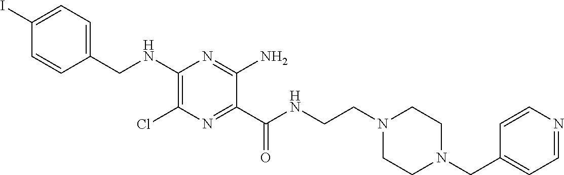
C1=C(I)C=CC(CNC2=C(Cl)N=C(C(NCCN3CCN(CC4=CC=NC=C4)CC3)=O)C(N)=N2)=C1
